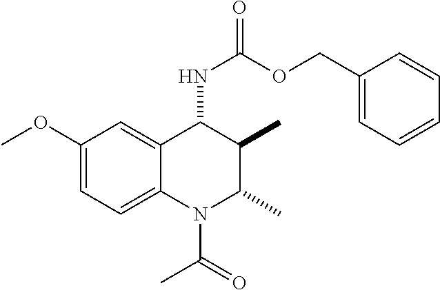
C1(OC)=CC=C2C(=C1)C(NC(=O)OCC1=CC=CC=C1)C(C)C(C)N2C(C)=O
